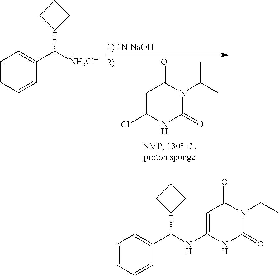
C1=C(Cl)NC(=O)N(C(C)C)C1=O.C1=CC=CC(C([NH3Cl-])C2CCC2)=C1.C1=C(NC(C2=CC=CC=C2)C2CCC2)NC(=O)N(C(C)C)C1=O
